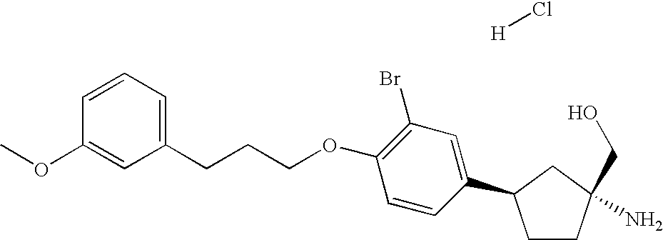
C1CC(CO)(N)CC1C1=CC(Br)=C(OCCCC2=CC=CC(OC)=C2)C=C1.[H]Cl
